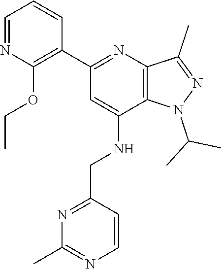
C12=C(N=C(C3=C(OCC)N=CC=C3)C=C1NCC1=NC(C)=NC=C1)C(C)=NN2C(C)C
